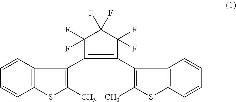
C12=C(C=CC=C1)C(C1=C(C3=C(C)SC4=C3C=CC=C4)C(F)(F)C(F)(F)C1(F)F)=C(C)S2
